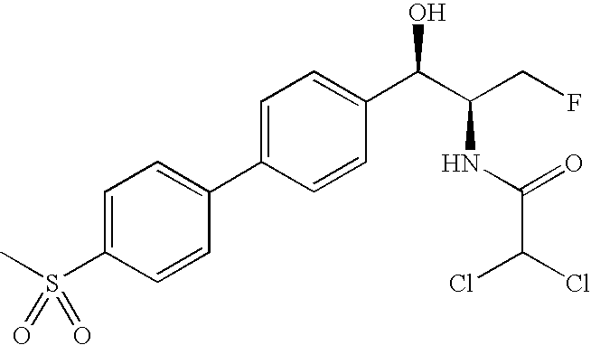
C1=C(C2=CC=C(S(C)(=O)=O)C=C2)C=CC(C(C(CF)NC(=O)C(Cl)Cl)O)=C1
